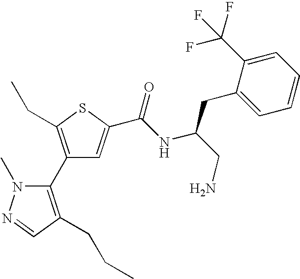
C1(C2=C(CCC)C=NN2C)=C(CC)SC(C(NC(CN)CC2=CC=CC=C2C(F)(F)F)=O)=C1
